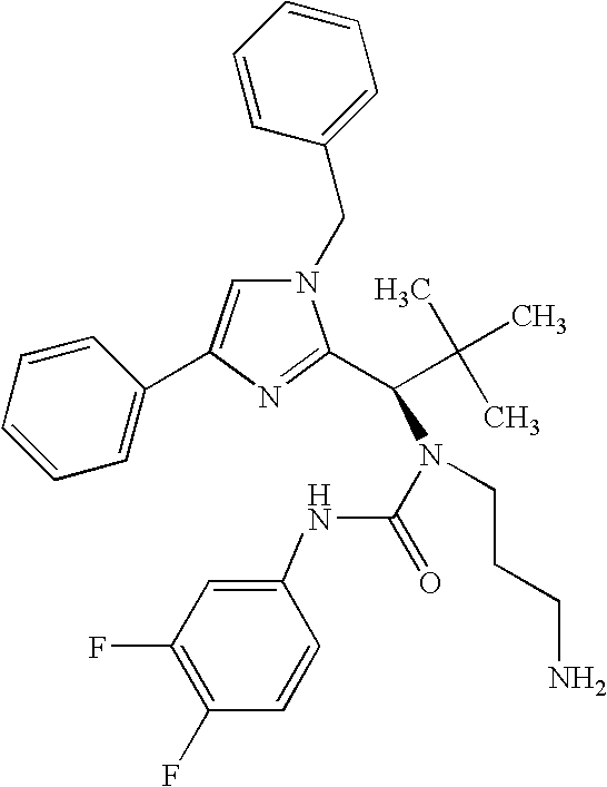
C(C(C)(C)C)(N(C(=O)NC1=CC(F)=C(F)C=C1)CCCN)C1=NC(C2=CC=CC=C2)=CN1CC1=CC=CC=C1
